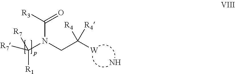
[R7]C(N(CC([W])([R4])[R4])C(=O)[R3])([R1])[R7].N
